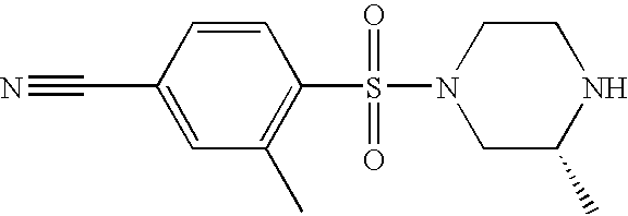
C1=CC(C#N)=CC(C)=C1S(N1CC(C)NCC1)(=O)=O
